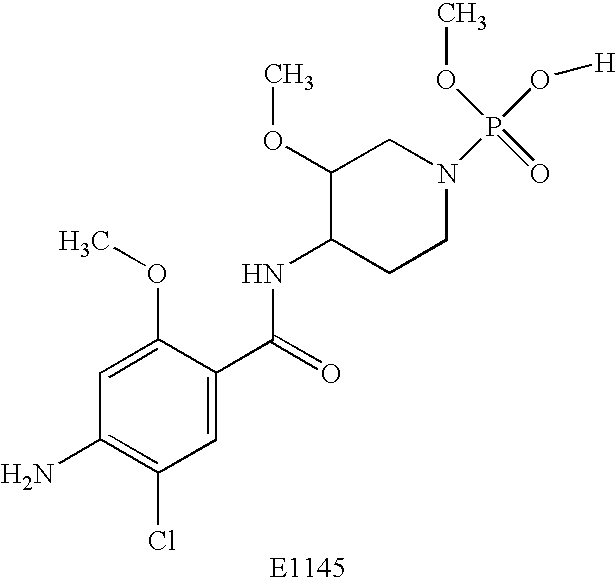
C1=C(OC)C(C(=O)NC2CCN(P(O[H])(=O)OC)CC2OC)=CC(Cl)=C1N
